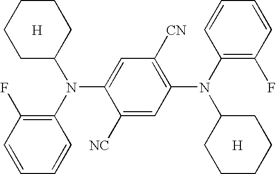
C1(N(C2=C(F)C=CC=C2)C2CCCCC2)=C([CN])C=C(N(C2=C(F)C=CC=C2)C2CCCCC2)C([NC])=C1.[H].[H]
